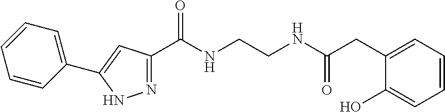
N1=C(C(NCCNC(CC2=CC=CC=C2O)=O)=O)C=C(C2=CC=CC=C2)N1
